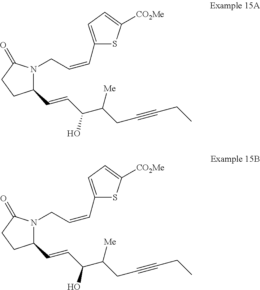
C1(C=CC(C(CC#CCC)[Me])O)N(CC=CC2=CC=C([CO2Me])S2)C(=O)CC1.C1(C=CC(C(CC#CCC)[Me])O)N(CC=CC2=CC=C([CO2Me])S2)C(=O)CC1
